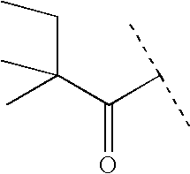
CC(C(C(C)C)=O)(CC)C
